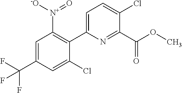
FC(F)(C1=CC([N+]([-O])=O)=C(C2=CC=C(Cl)C(C(OC)=O)=N2)C(Cl)=C1)F
